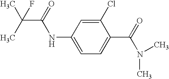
C1(Cl)=CC(NC(=O)C(C)(C)F)=CC=C1C(=O)N(C)C
